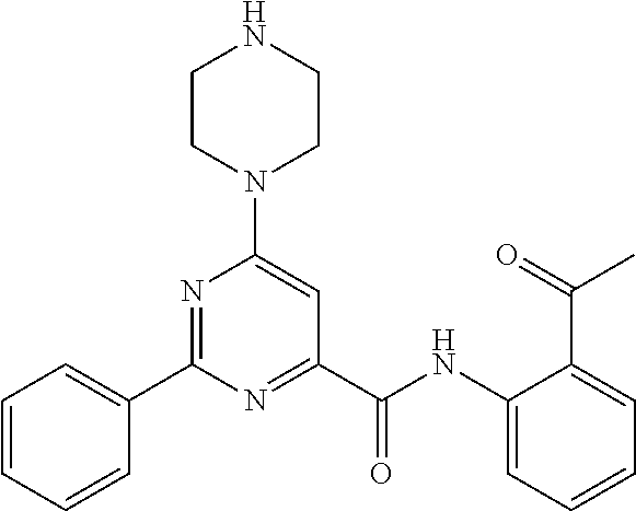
N1=C(C2=CC=CC=C2)N=C(C(NC2=CC=CC=C2C(C)=O)=O)C=C1N1CCNCC1
